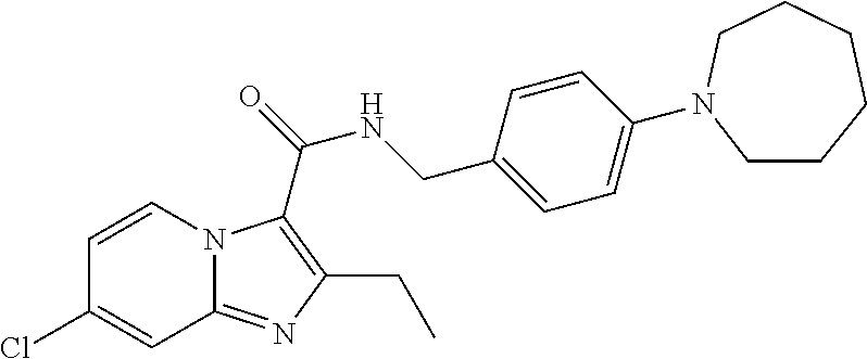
C1=CN2C(=NC(CC)=C2C(=O)NCC2=CC=C(N3CCCCCC3)C=C2)C=C1Cl
